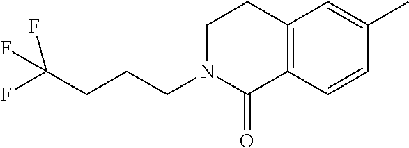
C12=C(C=CC(C)=C1)C(=O)N(CCCC(F)(F)F)CC2
